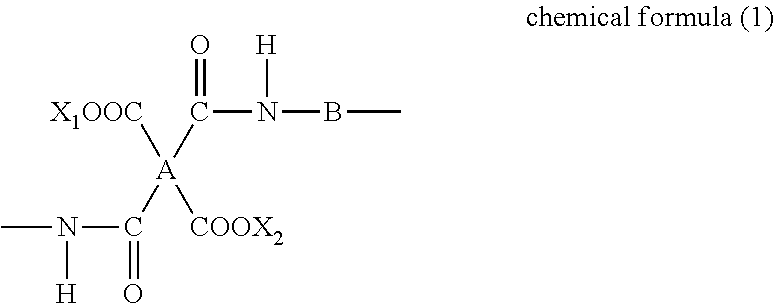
N(BC)([H])C(=O)[A]([X1OOC])([COOX2])C(N(C)[H])=O
